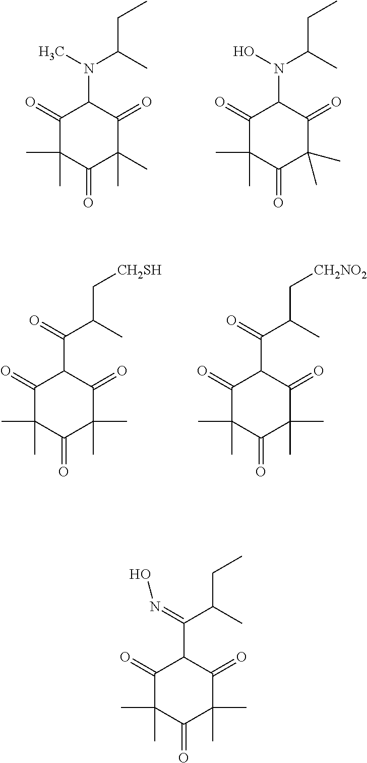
C1(=O)C(C)(C)C(=O)C(C)(C)C(=O)C1N(C(C)CC)C.C1(=O)C(C)(C)C(=O)C(C)(C)C(=O)C1N(C(C)CC)O.C1(=O)C(C)(C)C(=O)C(C)(C)C(=O)C1C(C(C)C[CH2SH])=O.C1(=O)C(C)(C)C(=O)C(C)(C)C(=O)C1C(C(C)C[CH2NO2])=O.C1(=O)C(C)(C)C(=O)C(C)(C)C(=O)C1C(C(C)CC)=NO
